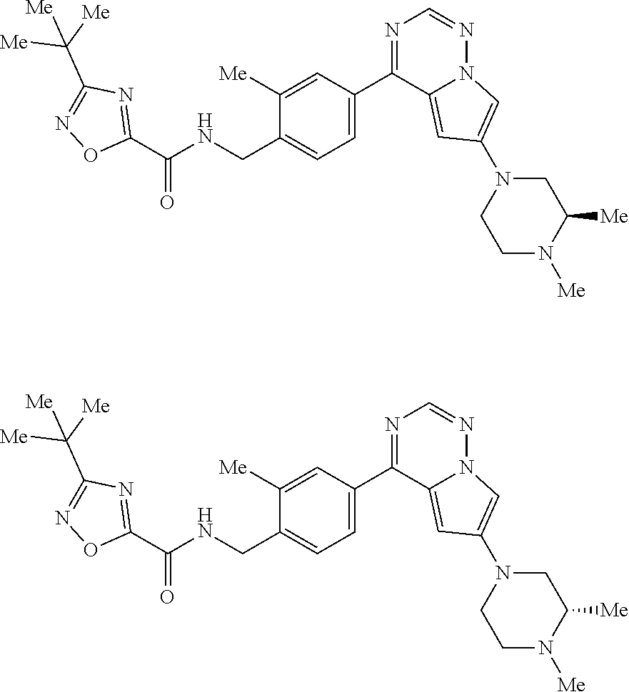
C1([Me])=CC(C2=NC=NN3C2=CC(N2CCN([Me])C([Me])C2)=C3)=CC=C1CNC(C1=NC(C([Me])([Me])[Me])=NO1)=O.C1([Me])=CC(C2=NC=NN3C2=CC(N2CCN([Me])C([Me])C2)=C3)=CC=C1CNC(C1=NC(C([Me])([Me])[Me])=NO1)=O
